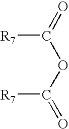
O=C(OC(=O)[R7])[R7]
